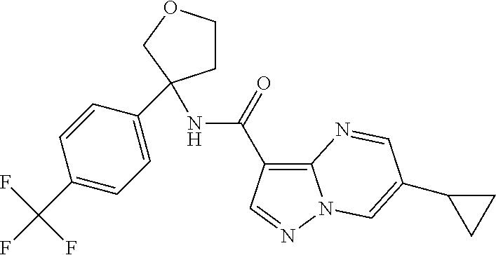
C1(C(F)(F)F)=CC=C(C2(NC(=O)C3=C4N(N=C3)C=C(C3CC3)C=N4)CCOC2)C=C1
